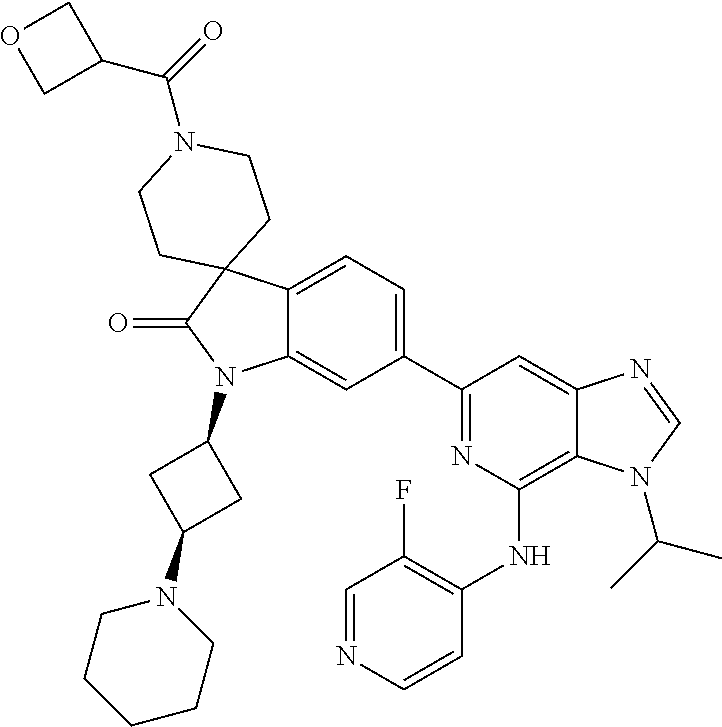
C12=CC=C(C3=NC(NC4=C(F)C=NC=C4)=C4C(=C3)N=CN4C(C)C)C=C1N(C1CC(N3CCCCC3)C1)C(=O)C21CCN(C(=O)C2COC2)CC1
